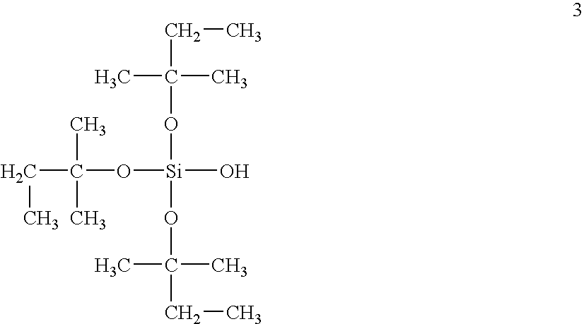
C(C(C)(C)O[Si](OC(C)(C)CC)(OC(CC)(C)C)O)C
